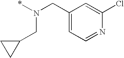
C1(CN(*)CC2CC2)=CC=NC(Cl)=C1
